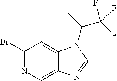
C1(Br)=NC=C2C(=C1)N(C(C)C(F)(F)F)C(C)=N2
